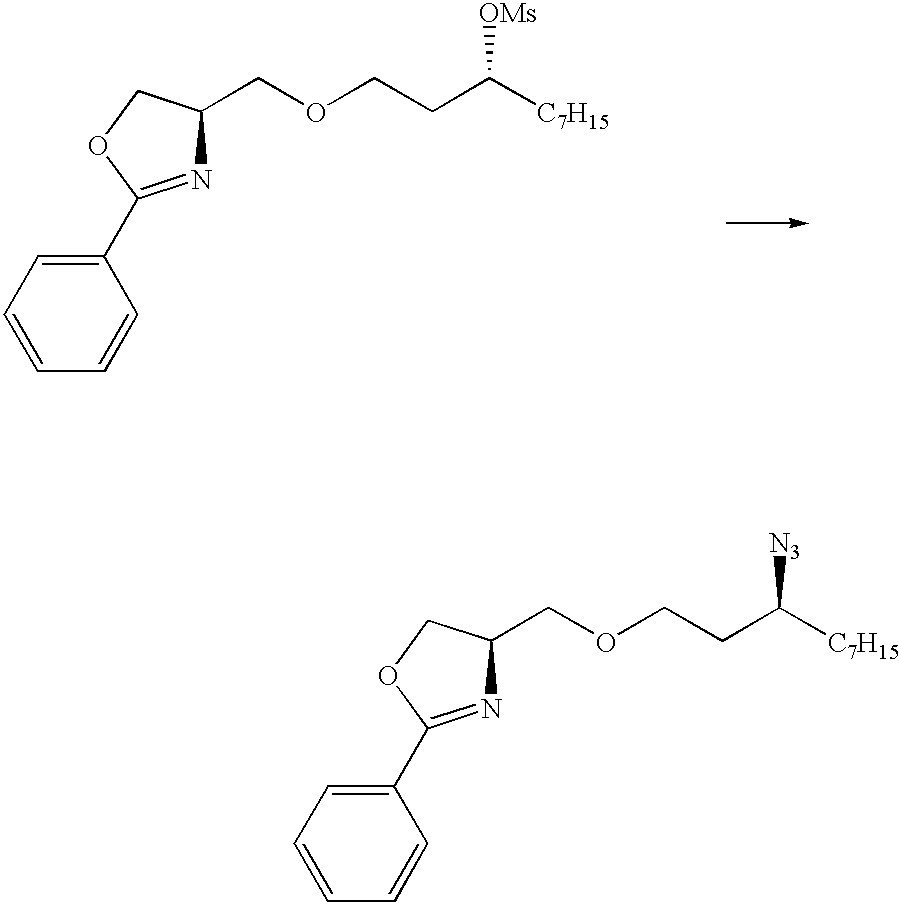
C1(C2=NC(COCCC([C7H15])[N3])CO2)=CC=CC=C1.C1(C2=NC(COCCC([C7H15])[OMs])CO2)=CC=CC=C1
